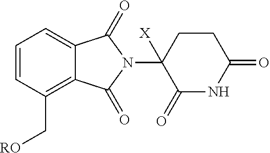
C1=CC=C2C(=C1C[RO])C(=O)N(C1([X])C(=O)NC(=O)CC1)C2=O
